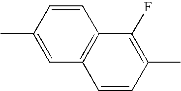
C1=CC(C)=CC2=C1C(F)=C(C)C=C2
